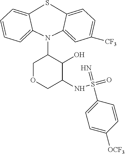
S1C2=CC=CC=C2N(C2COCC(NS(=O)(=N)C3=CC=C([OCF3])C=C3)C2O)C2=CC([CF3])=CC=C12
